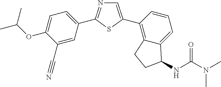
C1=C(C2=C3C(=CC=C2)C(NC(N(C)C)=O)CC3)SC(C2=CC=C(OC(C)C)C(C#N)=C2)=N1
